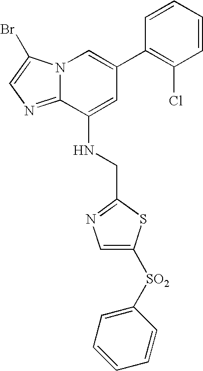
N12C(=NC=C1Br)C(NCC1=NC=C([SO2]C3=CC=CC=C3)S1)=CC(C1=C(Cl)C=CC=C1)=C2
